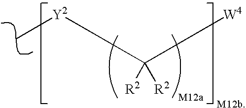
C([R2])([R2])([W4])[Y2]C
